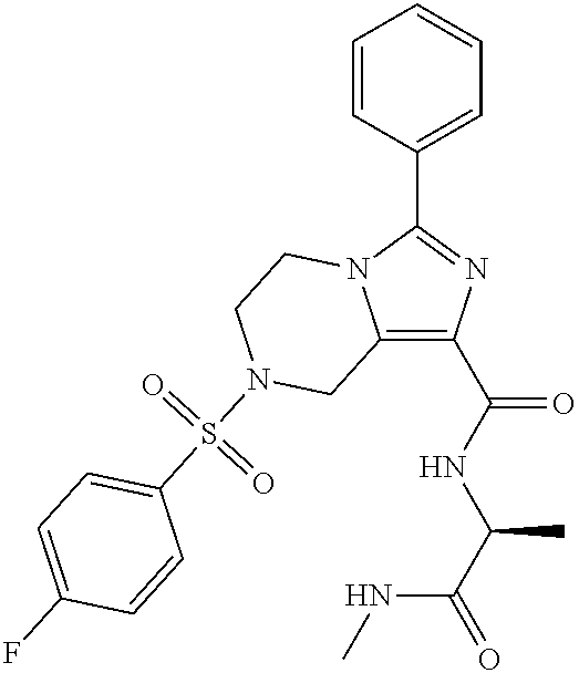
C12=C(C(NC(C(=O)NC)C)=O)N=C(C3=CC=CC=C3)N1CCN(S(C1=CC=C(F)C=C1)(=O)=O)C2
